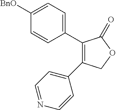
C1([BnO])=CC=C(C2=C(C3=CC=NC=C3)COC2=O)C=C1
